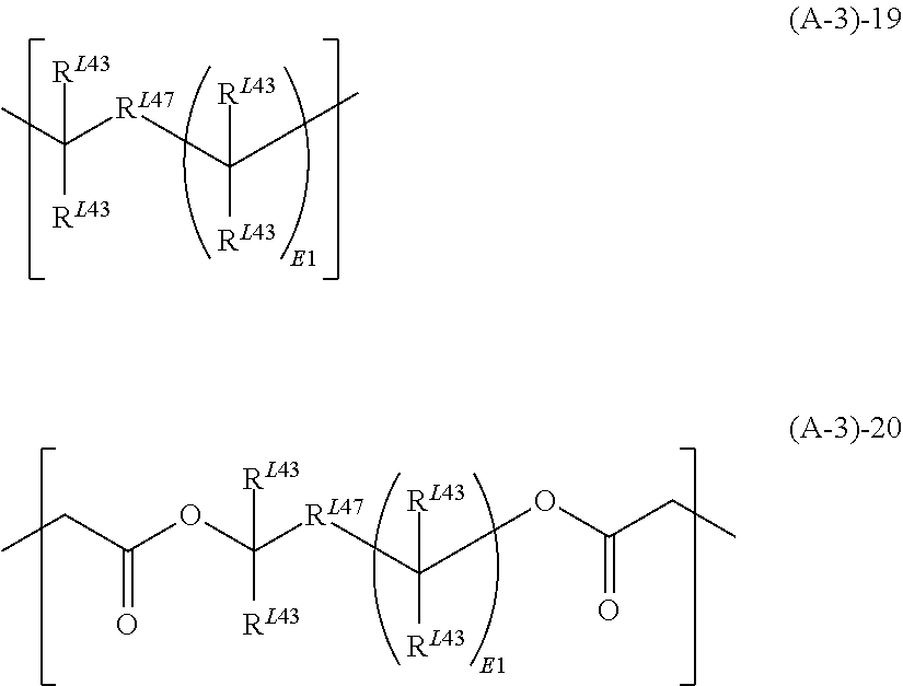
O(C([RL47]C([RL43])([RL43])OC(CC)=O)([RL43])[RL43])C(CC)=O.CC([RL47]C([RL43])([RL43])C)([RL43])[RL43]
